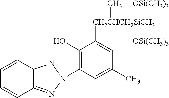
C1=CC2C(=NN(C3=C(O)C([CH2CHCH2SiCH3](C)([OSi(CH3)3])[OSi(CH3)3])=CC(C)=C3)N2)C=C1
